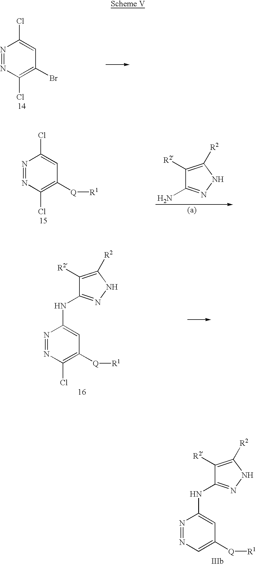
N1=NC=C([Q][R1])C=C1NC1=NNC([R2])=C1[R2].N1=NC(Cl)=C(Br)C=C1Cl.C1([R2])=C([R2])NN=C1N.N1=NC(Cl)=C([Q][R1])C=C1Cl.N1=NC(Cl)=C([Q][R1])C=C1NC1=NNC([R2])=C1[R2]
